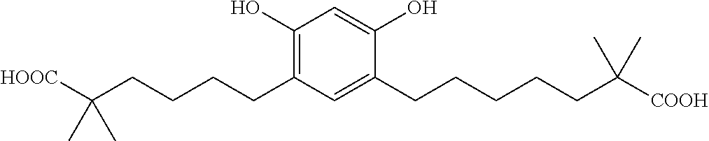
C1(O)=C(CCCCC([HOOC])(C)C)C=C(CCCCCC([COOH])(C)C)C(O)=C1
